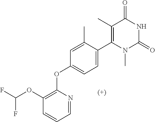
C1(OC(F)F)=C(OC2=CC=C(C3=C(C)C(=O)NC(=O)N3C)C(C)=C2)N=CC=C1
